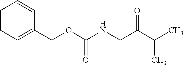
C1=CC=C(COC(NCC(C(C)C)=O)=O)C=C1
